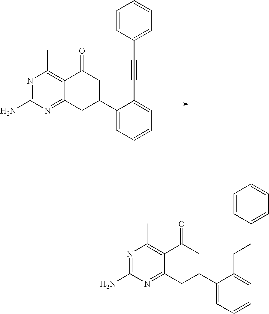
C1(C2CC3=NC(N)=NC(C)=C3C(=O)C2)=CC=CC=C1C#CC1=CC=CC=C1.C1(C2CC3=NC(N)=NC(C)=C3C(=O)C2)=CC=CC=C1CCC1=CC=CC=C1
